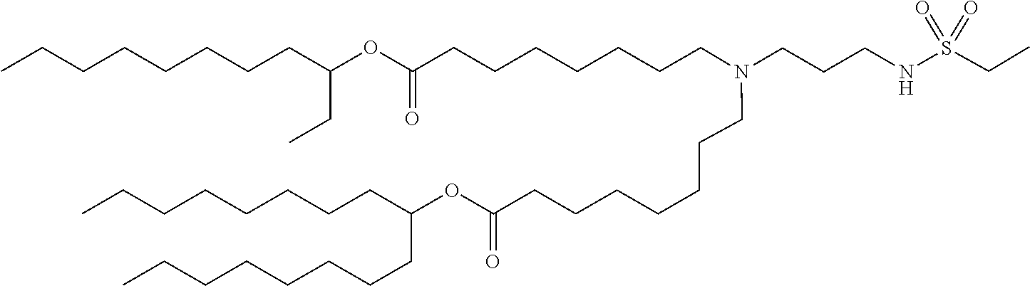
C(CCCC(CCCCCCCC)OC(=O)CCCCCCCN(CCCNS(=O)(=O)CC)CCCCCCCC(OC(CC)CCCCCCCC)=O)CCCC
